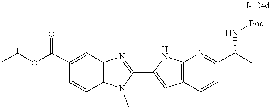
C1(C(OC(C)C)=O)=CC2=C(C=C1)N(C)C(C1=CC3=C(N=C(C(C)N[Boc])C=C3)N1)=N2
